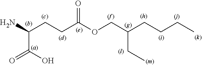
C(C(N)CCC(OCC(CCCC)CC)=O)(O)=O
